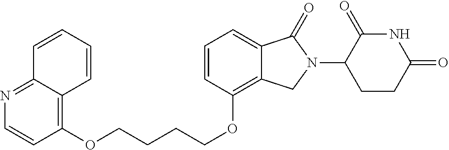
C1(OCCCCOC2=C3C(=CC=C2)C(=O)N(C2C(=O)NC(=O)CC2)C3)=C2C(=NC=C1)C=CC=C2
